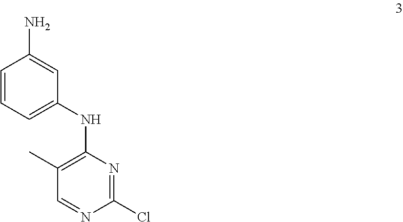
NC1=CC(NC2=C(C)C=NC(Cl)=N2)=CC=C1
